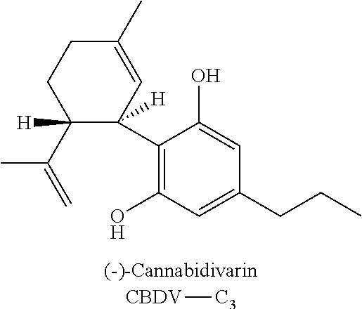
C1(C2([H])C=C(C)CCC2(C(=C)C)[H])=C(O)C=C(CCC)C=C1O.[CBDV][C3]
